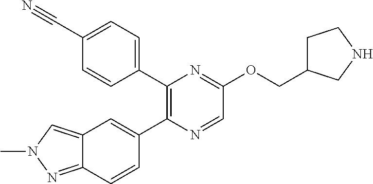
C12=NN(C)C=C1C=C(C1=C(C3=CC=C(C#N)C=C3)N=C(OCC3CCNC3)C=N1)C=C2
